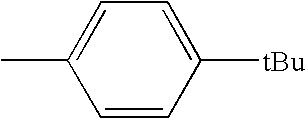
C1=CC([tBu])=CC=C1C
